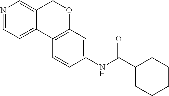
N1=CC=C2C(=C1)COC1=C2C=CC(NC(C2CCCCC2)=O)=C1
